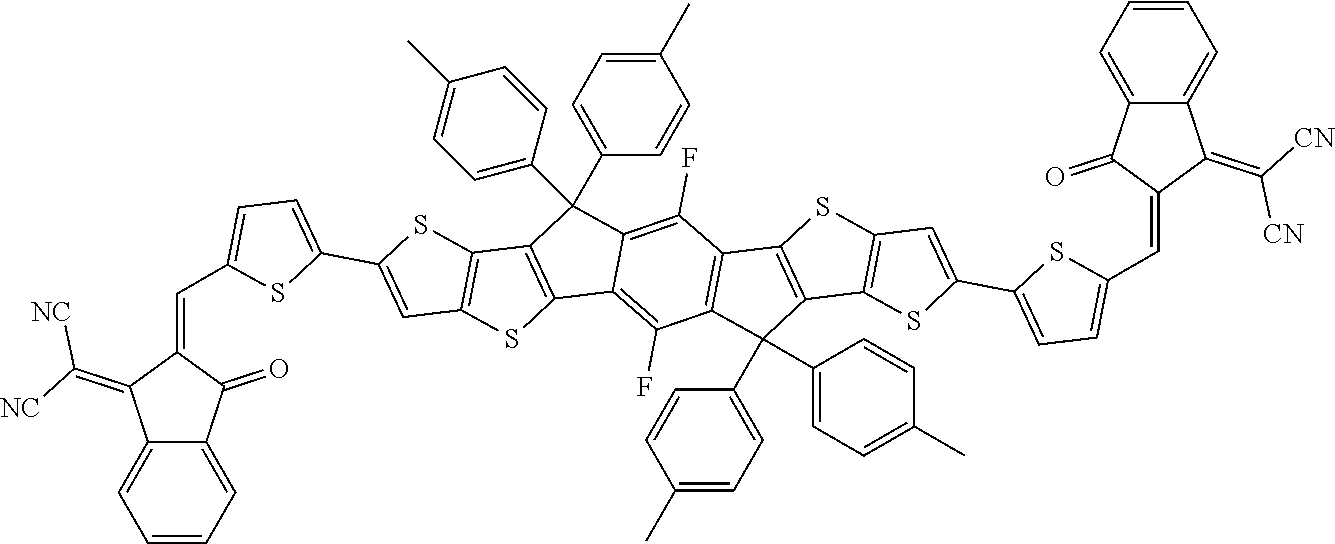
C12=C(C(C3=CC=C(C)C=C3)(C3=CC=C(C)C=C3)C3=C(F)C4=C(C(F)=C13)C(C1=CC=C(C)C=C1)(C1=CC=C(C)C=C1)C1=C4SC3=C1SC(C1=CC=C(C=C4C(=C([CN])[CN])C5=CC=CC=C5C4=O)S1)=C3)C1=C(S2)C=C(C2=CC=C(C=C3C(=C([NC])[NC])C4=CC=CC=C4C3=O)S2)S1
